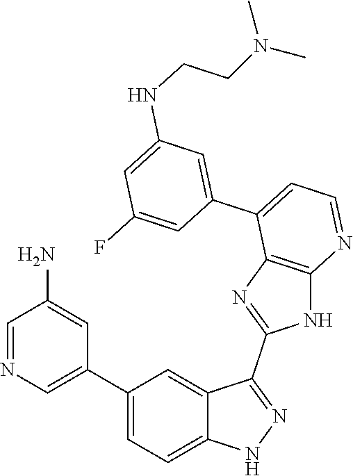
C1=NC=C(C2=CC=C3C(=C2)C(C2=NC4=C(N2)N=CC=C4C2=CC(NCCN(C)C)=CC(F)=C2)=NN3)C=C1N
